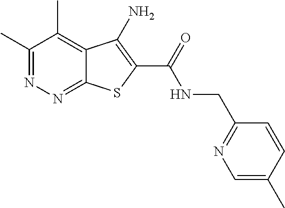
C1(C)=NN=C2C(=C1C)C(N)=C(C(=O)NCC1=NC=C(C)C=C1)S2
